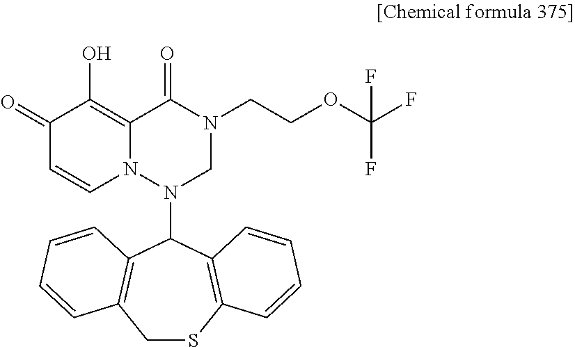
C1SC2=C(C(N3CN(CCOC(F)(F)F)C(=O)C4=C(O)C(=O)C=CN34)C3=C1C=CC=C3)C=CC=C2
